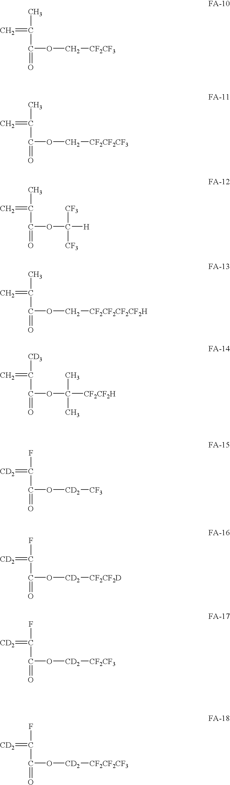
C=C(C(=O)OC[CF2CF3])C.C=C(C(=O)OC[CF2CF2CF3])C.C=C(C(=O)OC([H])([CF3])[CF3])C.C=C(C(=O)OC[CF2CF2CF2CF2H])C.C=C(C(=O)OC([CF2CF2H])(C)C)[CD3].[CD2]=C(C(=O)O[CD2][CF3])F.[CD2]=C(C(=O)O[CD2][CF2CF2D])F.[CD2]=C(C(=O)O[CD2][CF2CF3])F.[CD2]=C(C(=O)O[CD2][CF2CF2CF3])F
